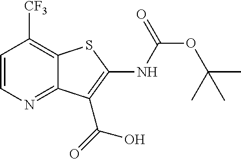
C1=CN=C2C(=C1[CF3])SC(NC(OC(C)(C)C)=O)=C2C(=O)O
